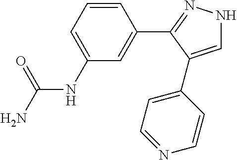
C1=CC=C(NC(N)=O)C=C1C1=NNC=C1C1=CC=NC=C1
